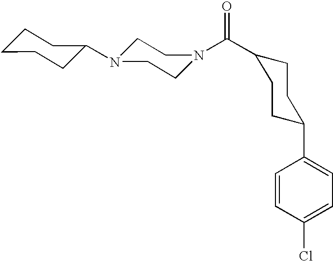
C(=O)(N1CCN(C2CCCCC2)CC1)C1CCC(C2=CC=C(Cl)C=C2)CC1
